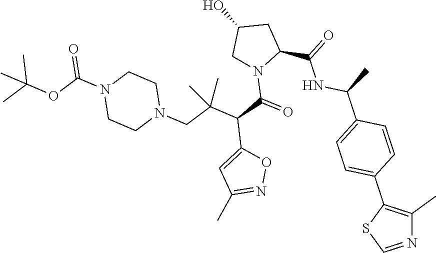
N1=CSC(C2=CC=C(C(C)NC(=O)C3CC(O)CN3C(=O)C(C3=CC(C)=NO3)C(C)(CN3CCN(C(OC(C)(C)C)=O)CC3)C)C=C2)=C1C
